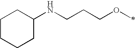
C1(NCCCOC)CCCCC1
